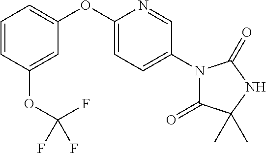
C1=CC(OC(F)(F)F)=CC(OC2=CC=C(N3C(=O)C(C)(C)NC3=O)C=N2)=C1
